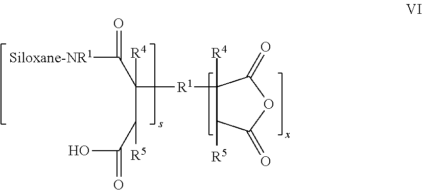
[Siloxane-NR1]C(C([R1]C1([R4])C([R5])C(=O)OC1=O)([R4])C([R5])C(O)=O)=O
